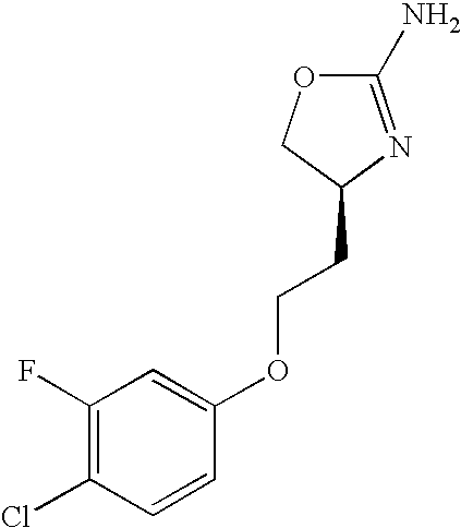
C1(CCOC2=CC(F)=C(Cl)C=C2)N=C(N)OC1
